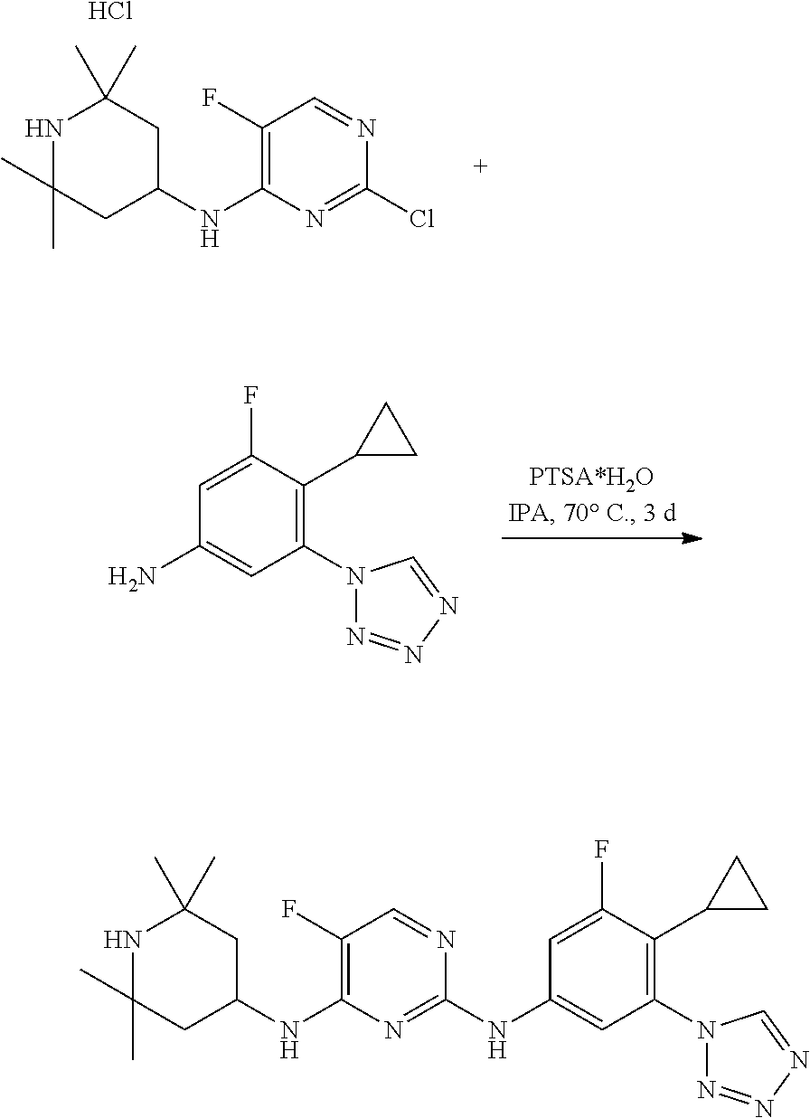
NC1=CC(N2N=NN=C2)=C(C2CC2)C(F)=C1.N1C(C)(C)CC(NC2=C(F)C=NC(NC3=CC(N4N=NN=C4)=C(C4CC4)C(F)=C3)=N2)CC1(C)C.N1C(C)(C)CC(NC2=C(F)C=NC(Cl)=N2)CC1(C)C.Cl
